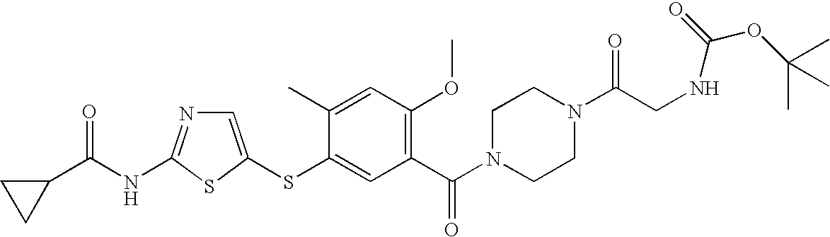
C1=C(SC2=CC(C(N3CCN(C(CNC(OC(C)(C)C)=O)=O)CC3)=O)=C(OC)C=C2C)SC(NC(=O)C2CC2)=N1
